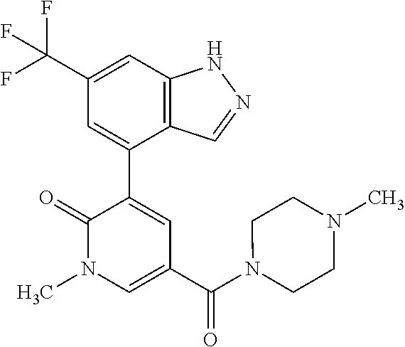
C12=C(C=C(C(F)(F)F)C=C1C1=CC(C(N3CCN(C)CC3)=O)=CN(C)C1=O)NN=C2
